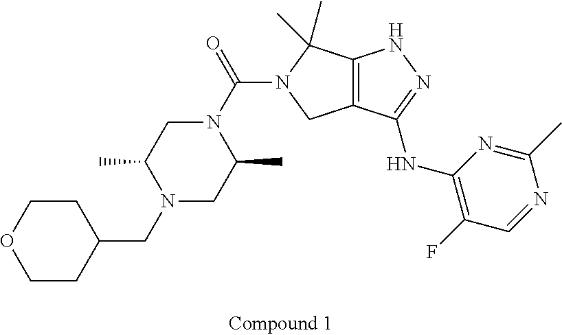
C1CC(CN2CC(C)N(C(=O)N3C(C)(C)C4=C(C3)C(NC3=C(F)C=NC(C)=N3)=NN4)CC2C)CCO1
